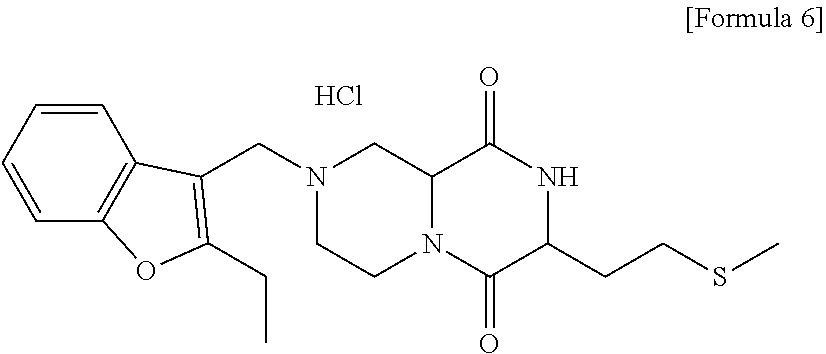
O=C1NC(CCSC)C(=O)N2CCN(CC3=C(CC)OC4=C3C=CC=C4)CC12.Cl
